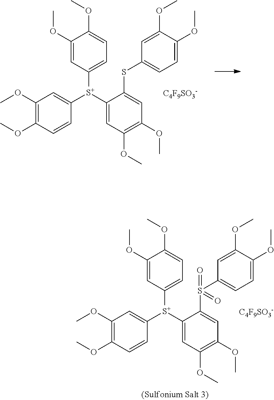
C1(OC)=C(OC)C=CC([S+](C2=CC(OC)=C(OC)C=C2S(C2=CC=C(OC)C(OC)=C2)(=O)=O)C2=CC=C(OC)C(OC)=C2)=C1.[C4F9SO3-].C1(OC)=C(OC)C=CC([S+](C2=CC(OC)=C(OC)C=C2SC2=CC=C(OC)C(OC)=C2)C2=CC=C(OC)C(OC)=C2)=C1.[C4F9SO3-]
